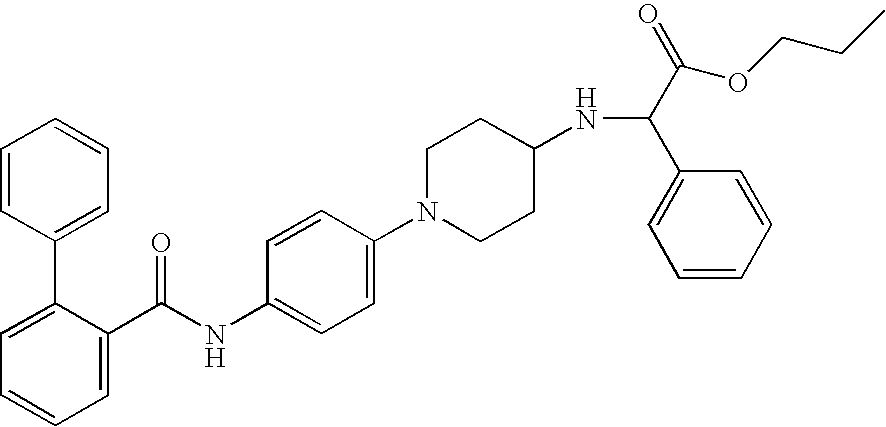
C1=C(C(NC2=CC=C(N3CCC(NC(C(=O)OCCC)C4=CC=CC=C4)CC3)C=C2)=O)C(C2=CC=CC=C2)=CC=C1
